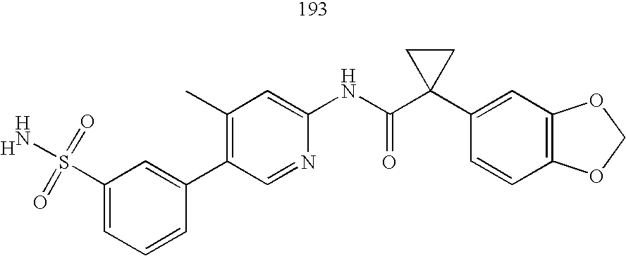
C1(C2=CC(S(N)(=O)=O)=CC=C2)=C(C)C=C(NC(C2(C3=CC4=C(C=C3)OCO4)CC2)=O)N=C1.[H]
